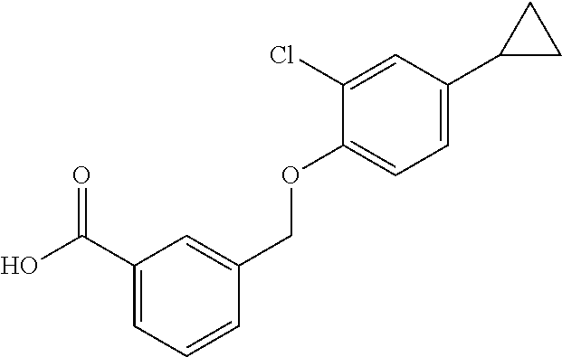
C1(C(O)=O)=CC=CC(COC2=CC=C(C3CC3)C=C2Cl)=C1
